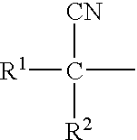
[R1]C([CN])(C)[R2]
